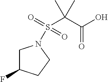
C1C(F)CCN1S(=O)(C(C(O)=O)(C)C)=O
